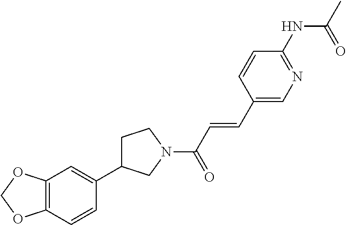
C12=C(C=CC(C3CCN(C(C=CC4=CN=C(NC(=O)C)C=C4)=O)C3)=C1)OCO2
